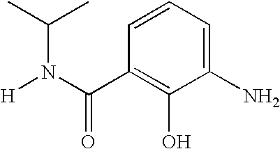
CC(C)N([H])C(C1=C(O)C(N)=CC=C1)=O
